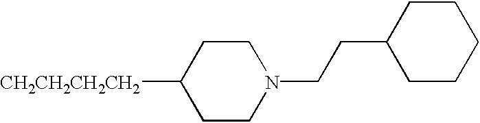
C1CN(CCC2CCCCC2)CCC1[CH2CH2CH2CH2]
